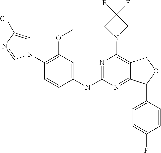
C1(N2C=C(Cl)N=C2)=C(OC)C=C(NC2=NC(N3CC(F)(F)C3)=C3C(=N2)C(C2=CC=C(F)C=C2)OC3)C=C1
